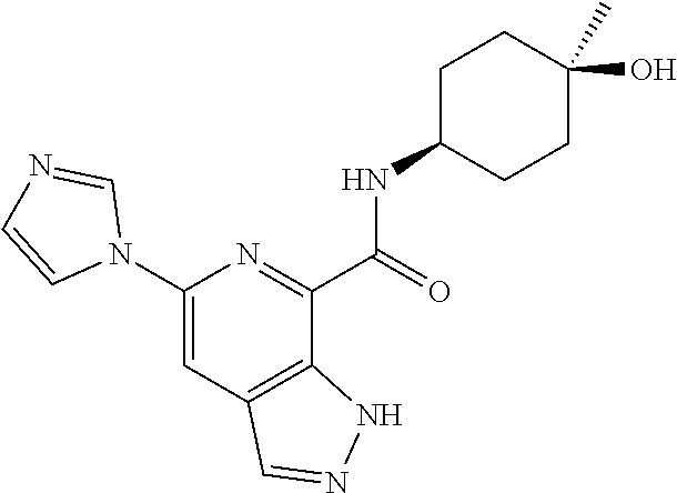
C1(N2C=NC=C2)=CC2=C(C(C(=O)NC3CCC(O)(C)CC3)=N1)NN=C2
